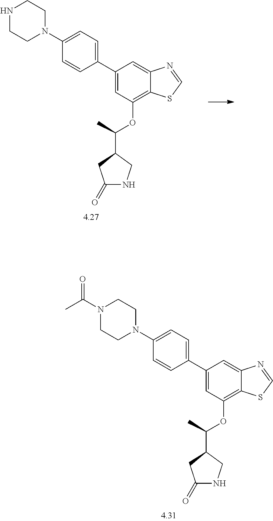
N1CCN(C2=CC=C(C3=CC(OC(C4CC(=O)NC4)C)=C4C(=C3)N=CS4)C=C2)CC1.N1(C(C)=O)CCN(C2=CC=C(C3=CC(OC(C4CC(=O)NC4)C)=C4C(=C3)N=CS4)C=C2)CC1
